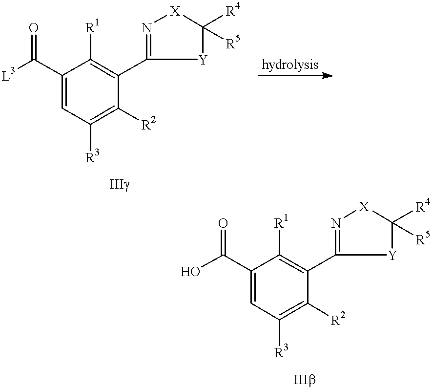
[L3]C(C1=CC([R3])=C([R2])C(C2=N[X]C([R4])([R5])[Y]2)=C1[R1])=O.OC(C1=CC([R3])=C([R2])C(C2=N[X]C([R4])([R5])[Y]2)=C1[R1])=O
